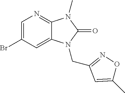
C1=C(Br)C=C2C(=N1)N(C)C(=O)N2CC1=NOC(C)=C1
